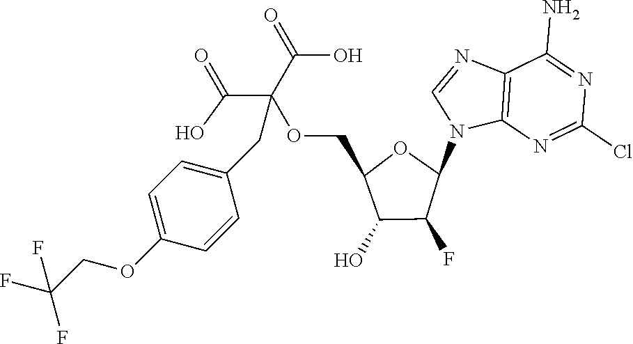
C12=C(N=C(Cl)N=C1N)N(C1OC(COC(C(=O)O)(C(=O)O)CC3=CC=C(OCC(F)(F)F)C=C3)C(O)C1F)C=N2
